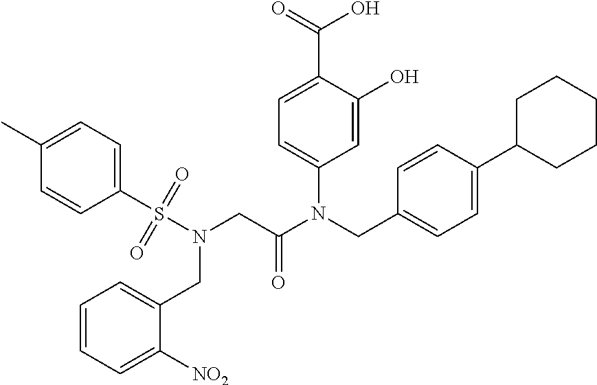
C1=C(O)C(C(=O)O)=CC=C1N(CC1=CC=C(C2CCCCC2)C=C1)C(CN(S(C1=CC=C(C)C=C1)(=O)=O)CC1=CC=CC=C1[NO2])=O
